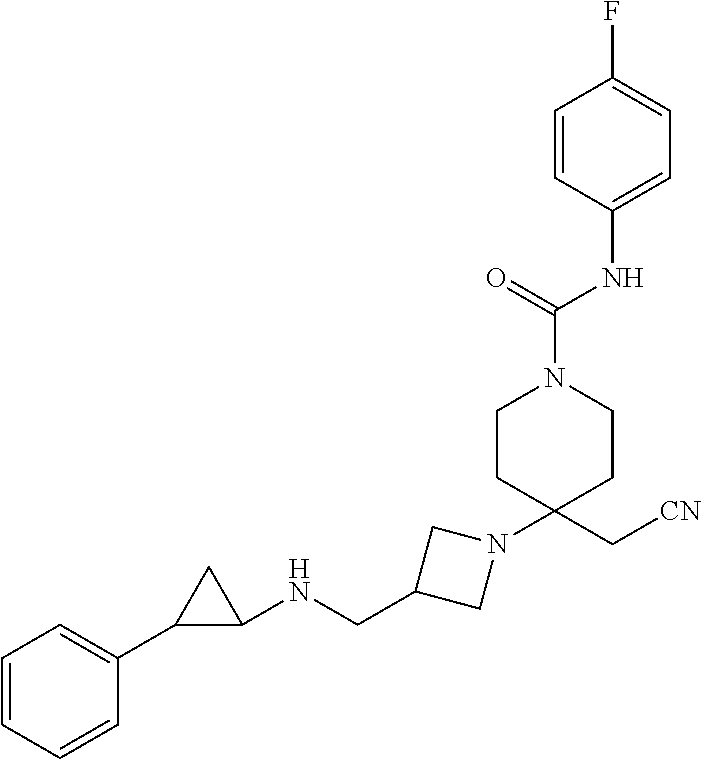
C1=CC=CC(C2C(NCC3CN(C4(C[CN])CCN(C(=O)NC5=CC=C(F)C=C5)CC4)C3)C2)=C1
